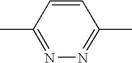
CC1=NN=C(C)C=C1
